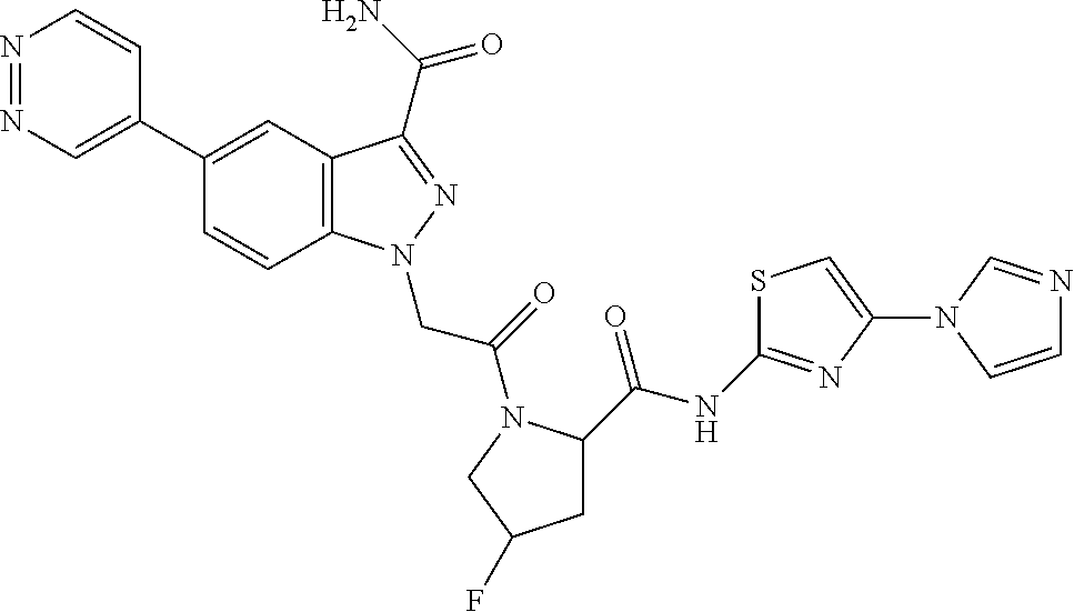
N1=NC=C(C2=CC3=C(C=C2)N(CC(=O)N2C(C(NC4=NC(N5C=CN=C5)=CS4)=O)CC(F)C2)N=C3C(N)=O)C=C1
